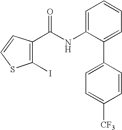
C1(I)=C(C(NC2=CC=CC=C2C2=CC=C([CF3])C=C2)=O)C=CS1
